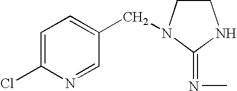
C1CN(CC2=CC=C(Cl)N=C2)C(=NC)N1
